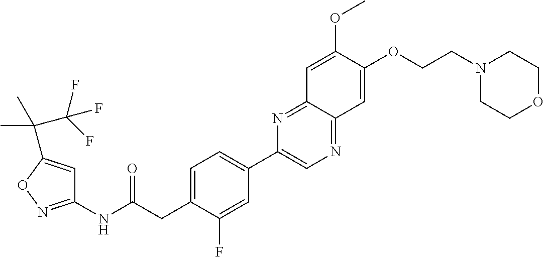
C1(NC(CC2=CC=C(C3=CN=C4C(=N3)C=C(OC)C(OCCN3CCOCC3)=C4)C=C2F)=O)=NOC(C(C)(C)C(F)(F)F)=C1
